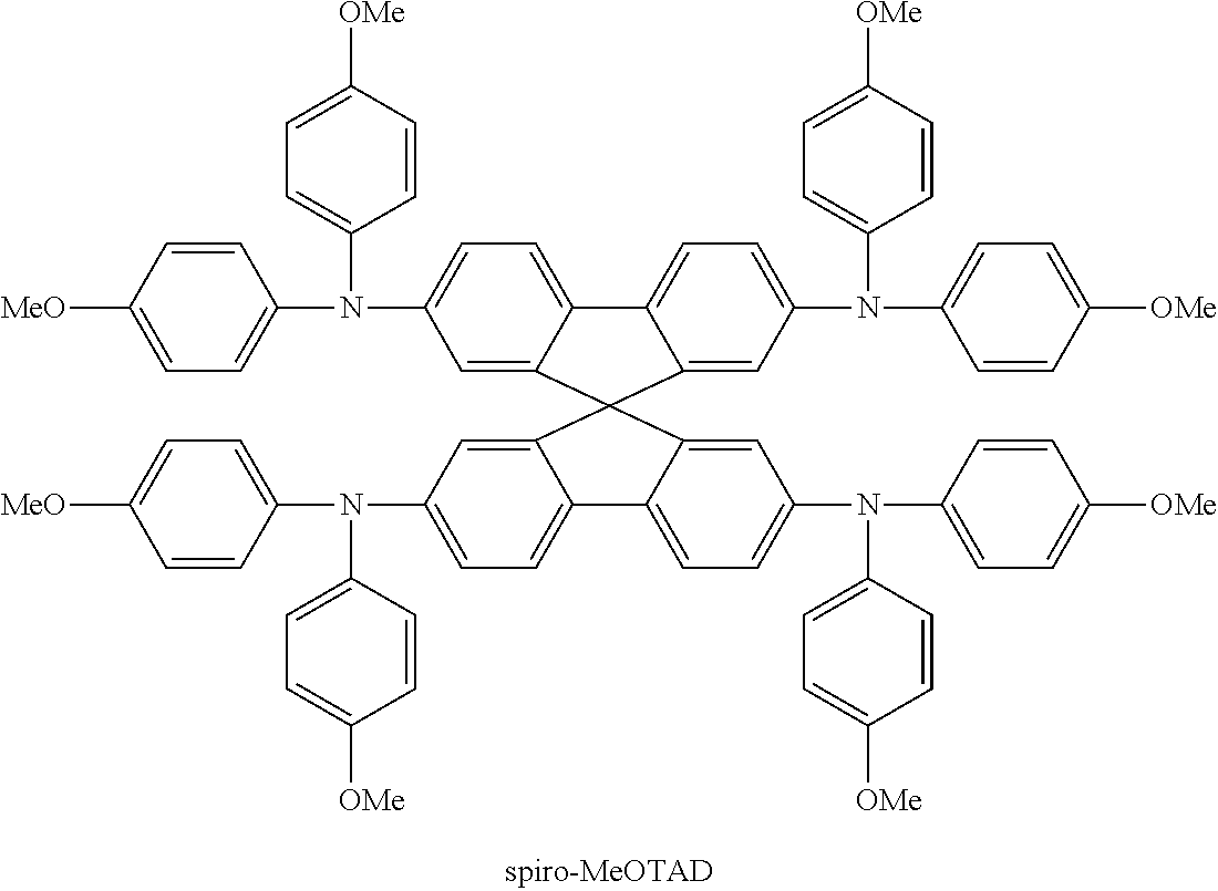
C1=C2C(=CC=C1N(C1=CC=C([MeO])C=C1)C1=CC=C([OMe])C=C1)C1=CC=C(N(C3=CC=C([OMe])C=C3)C3=CC=C([OMe])C=C3)C=C1C21C2=CC(N(C3=CC=C([MeO])C=C3)C3=CC=C([OMe])C=C3)=CC=C2C2=CC=C(N(C3=CC=C([OMe])C=C3)C3=CC=C([OMe])C=C3)C=C21
